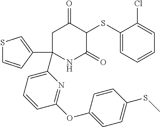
C1C(C2=CSC=C2)(C2=CC=CC(OC3=CC=C(SC)C=C3)=N2)NC(=O)C(SC2=CC=CC=C2Cl)C1=O
